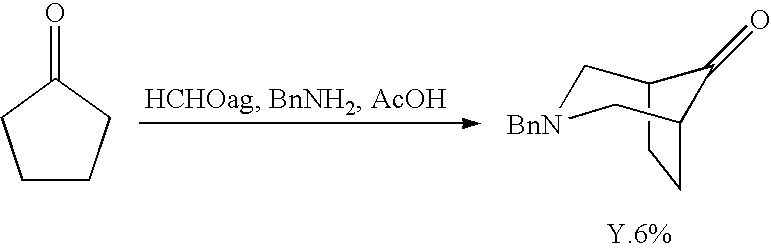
C12CCC(C[BnN]C1)C2=O.C1CCC(=O)C1
